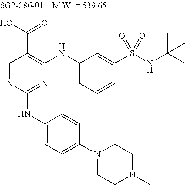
C1=NC(NC2=CC=C(N3CCN(C)CC3)C=C2)=NC(NC2=CC=CC(S(NC(C)(C)C)(=O)=O)=C2)=C1C(=O)O
